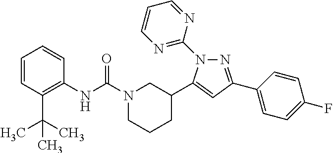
N1=C(C2=CC=C(F)C=C2)C=C(C2CN(C(NC3=C(C(C)(C)C)C=CC=C3)=O)CCC2)N1C1=NC=CC=N1
